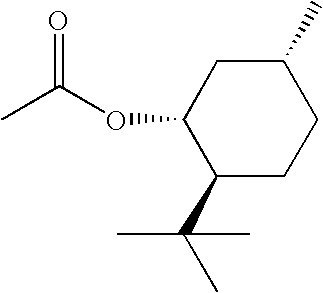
O(C1C(C(C)(C)C)CCC(C)C1)C(C)=O
